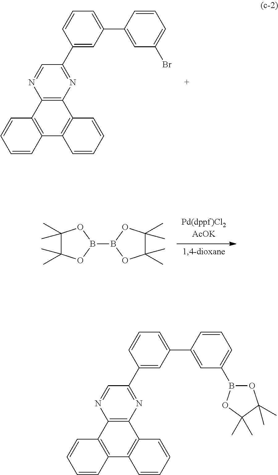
C1=CC2=C(C=C1)C1=C(C3=C2C=CC=C3)N=C(C2=CC(C3=CC(Br)=CC=C3)=CC=C2)C=N1.C1(C)(C)C(C)(C)OB(B2OC(C)(C)C(C)(C)O2)O1.C1=CC2=C(C=C1)C1=C(C3=C2C=CC=C3)N=C(C2=CC(C3=CC(B4OC(C)(C)C(C)(C)O4)=CC=C3)=CC=C2)C=N1
